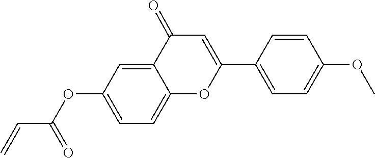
C(C=C)(OC1=CC=C2C(=C1)C(=O)C=C(C1=CC=C(OC)C=C1)O2)=O
